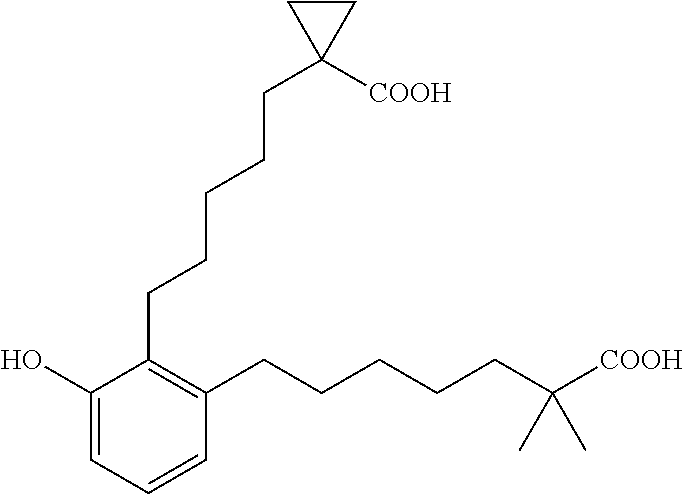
C1(O)=CC=CC(CCCCCC([COOH])(C)C)=C1CCCCCC1([COOH])CC1
